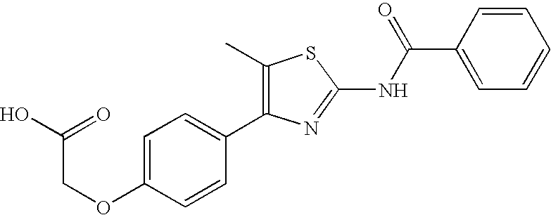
CC1=C(C2=CC=C(OCC(O)=O)C=C2)N=C(NC(C2=CC=CC=C2)=O)S1
